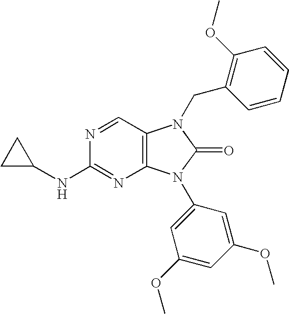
C12=C(C=NC(NC3CC3)=N1)N(CC1=C(OC)C=CC=C1)C(=O)N2C1=CC(OC)=CC(OC)=C1
